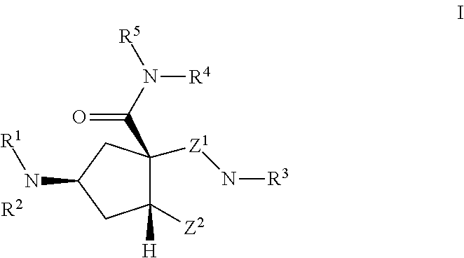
[R2].C1([Z1]N[R3])(C(=O)N([R4])[R5])C([Z2])([H])CC(N[R1])C1
